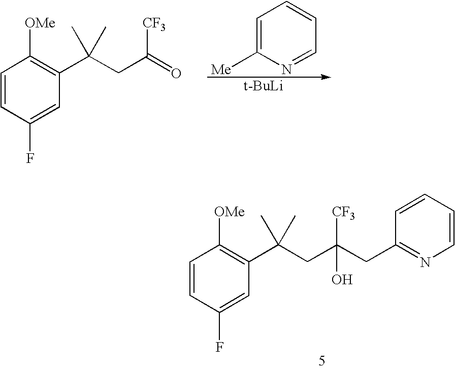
C(CC(=O)[CF3])(C1=C([OMe])C=CC(F)=C1)(C)C.C1=C([Me])N=CC=C1.[t-BuLi].C(CC(CC1=NC=CC=C1)([CF3])O)(C1=C([OMe])C=CC(F)=C1)(C)C
